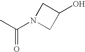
CC(N1CC(O)C1)=O
